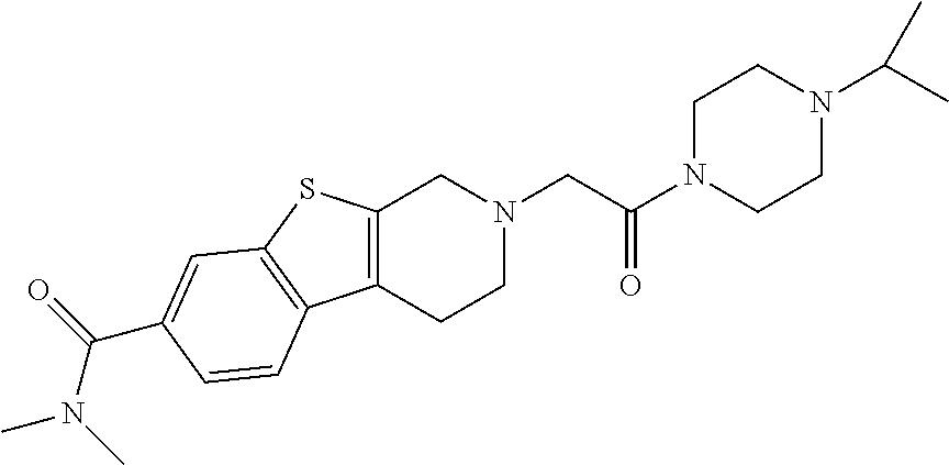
C1N(C(CN2CC3=C(CC2)C2=C(S3)C=C(C(=O)N(C)C)C=C2)=O)CCN(C(C)C)C1
